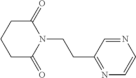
C(CN1C(=O)CCCC1=O)C1=NC=CN=C1
